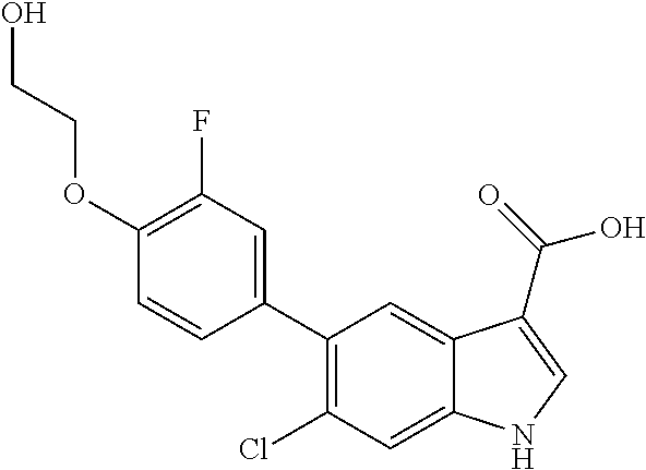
C1(OCCO)=C(F)C=C(C2=C(Cl)C=C3C(=C2)C(C(=O)O)=CN3)C=C1
